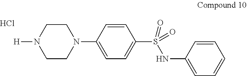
C1=CC(N2CCN([H])CC2)=CC=C1S(NC1=CC=CC=C1)(=O)=O.Cl
